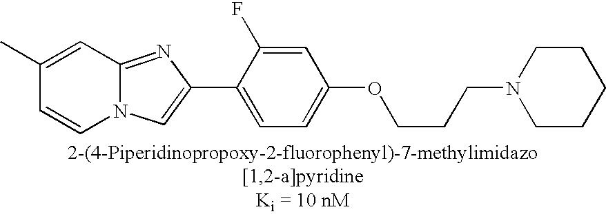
C1(C)=CC2=NC(C3=CC=C(OCCCN4CCCCC4)C=C3F)=CN2C=C1
